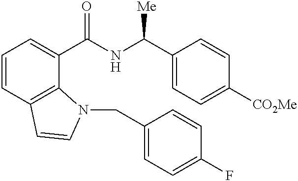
C1=CC2=C(C(C(NC(C3=CC=C([CO2Me])C=C3)[Me])=O)=C1)N(CC1=CC=C(F)C=C1)C=C2
